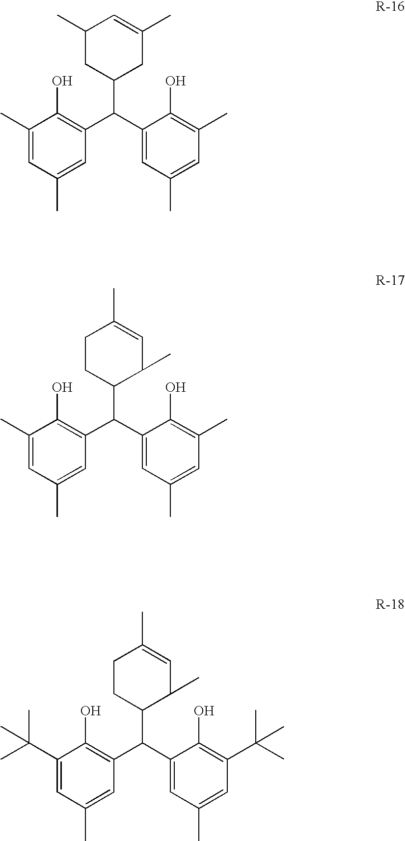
C1(C)=CC(C)=CC(C(C2=CC(C)=CC(C)=C2O)C2CC(C)=CC(C)C2)=C1O.C1(C)=CC(C)=CC(C(C2=CC(C)=CC(C)=C2O)C2C(C)C=C(C)CC2)=C1O.C1(C(C)(C)C)=CC(C)=CC(C(C2=CC(C)=CC(C(C)(C)C)=C2O)C2C(C)C=C(C)CC2)=C1O
